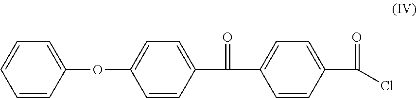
C1=CC=CC(OC2=CC=C(C(=O)C3=CC=C(C(=O)Cl)C=C3)C=C2)=C1
